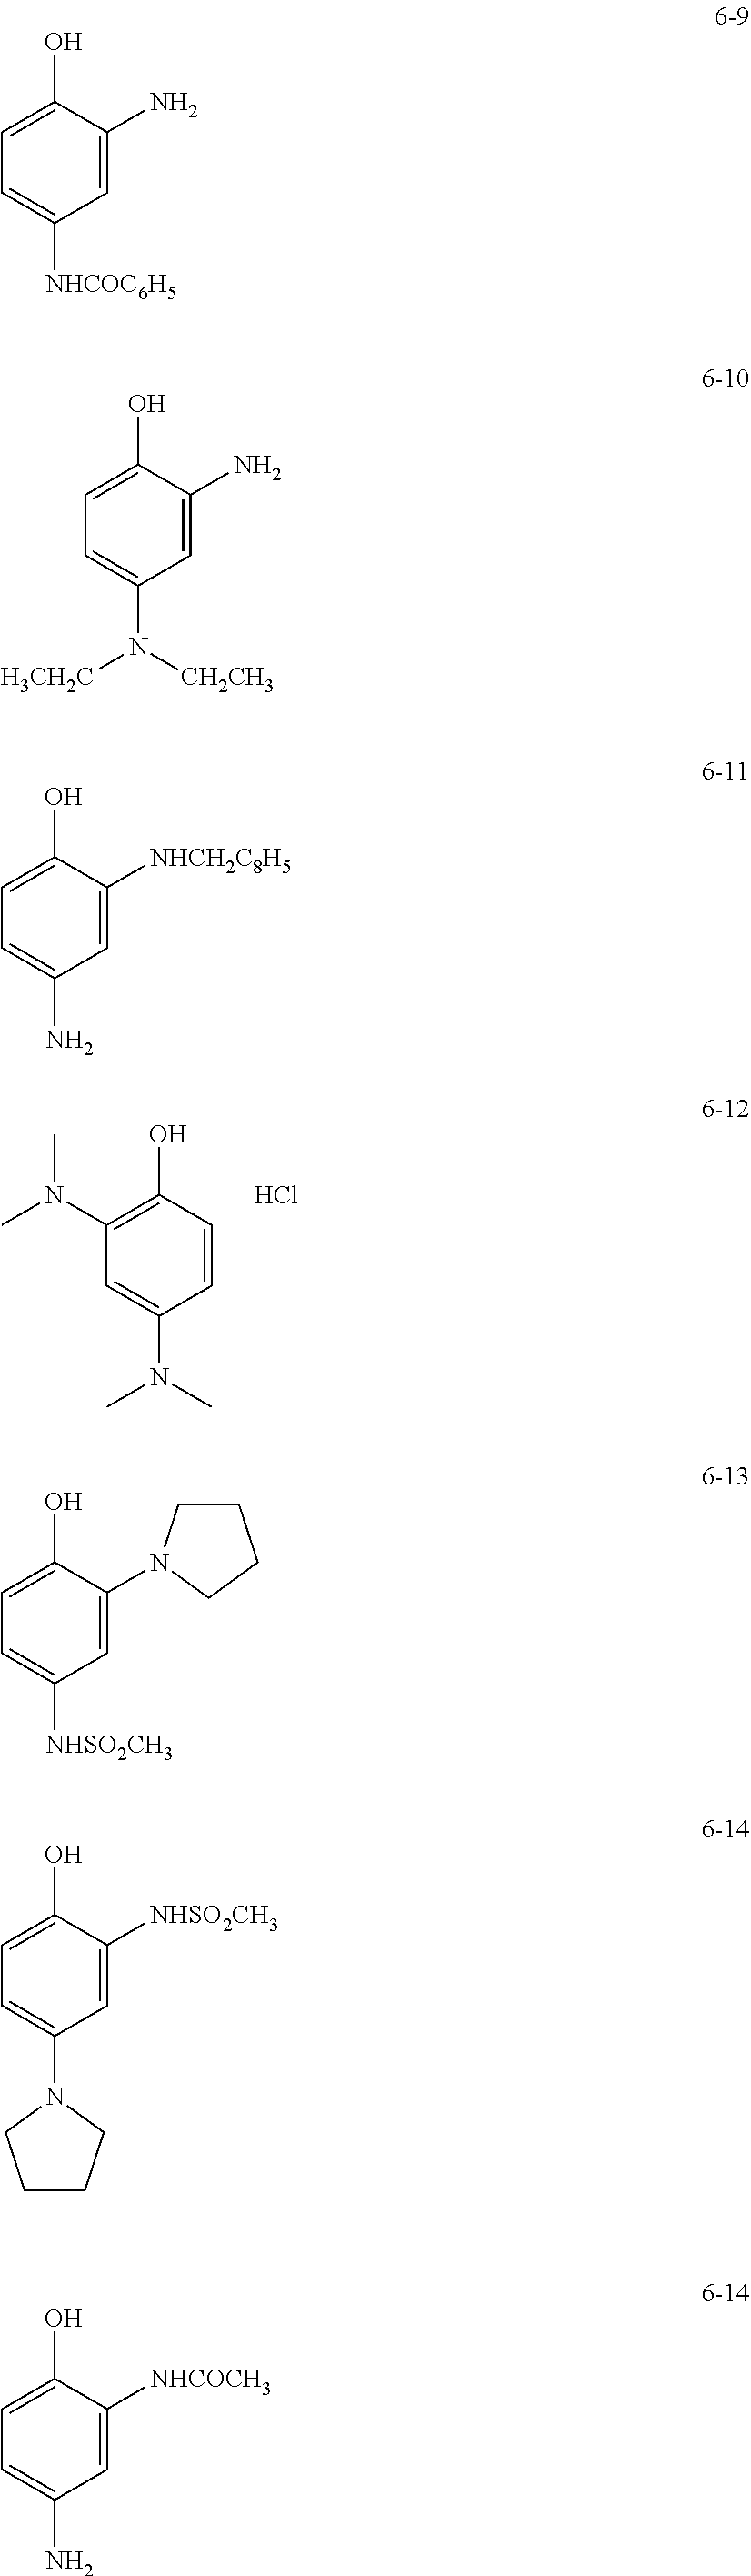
C1(O)=C(N(C)C)C=C(N(C)C)C=C1.Cl.C1(O)=CC=C([NHCOC6H5])C=C1N.C1(O)=CC=C(N([CH2CH3])[H3CH2C])C=C1N.C1(O)=CC=C(N)C=C1[NHCH2C8H5].C1(O)=CC=C(N)C=C1[NHCOCH3].C1(O)=CC=C([NHSO2CH3])C=C1N1CCCC1.C1(O)=CC=C(N2CCCC2)C=C1[NHSO2CH3]
